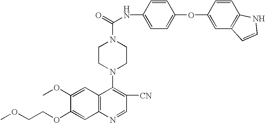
COCCOC1=CC2=C(C=C1OC)C(N1CCN(C(=O)NC3=CC=C(OC4=CC5=C(C=C4)NC=C5)C=C3)CC1)=C([CN])C=N2
